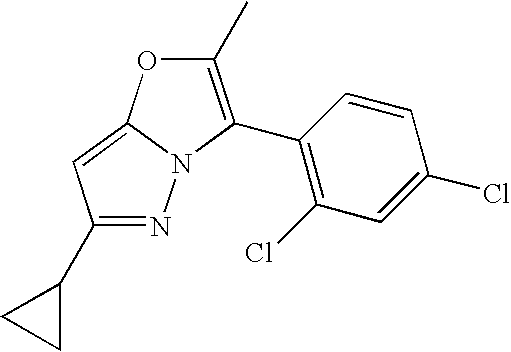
N1=C(C2CC2)C=C2N1C(C1=C(Cl)C=C(Cl)C=C1)=C(C)O2
